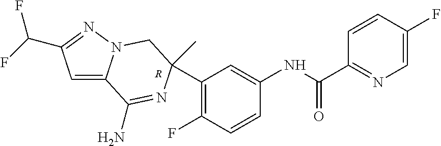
C1(C2(C)N=C(N)C3=CC(C(F)F)=NN3C2)=C(F)C=CC(NC(C2=NC=C(F)C=C2)=O)=C1.[R]
